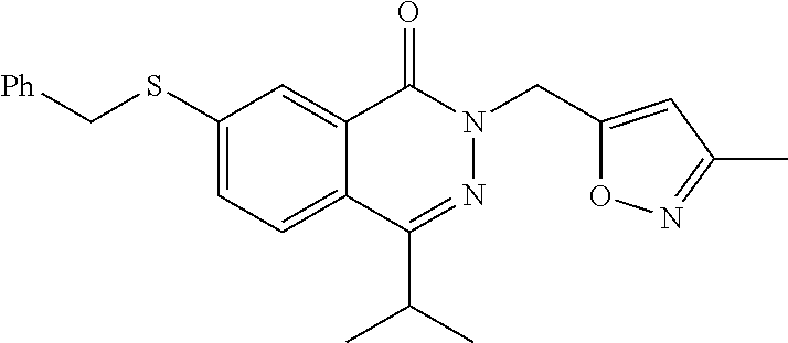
C12=CC(SC[Ph])=CC=C1C(C(C)C)=NN(CC1=CC(C)=NO1)C2=O
